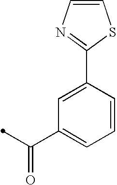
C1=CN=C(C2=CC(C(C)=O)=CC=C2)S1
